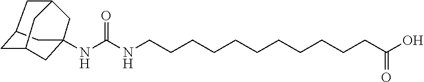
N(C(NCCCCCCCCCCCC(O)=O)=O)C12CC3CC(C1)CC(C2)C3
